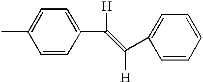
C1(C([H])=C([H])C2=CC=CC=C2)=CC=C(C)C=C1
